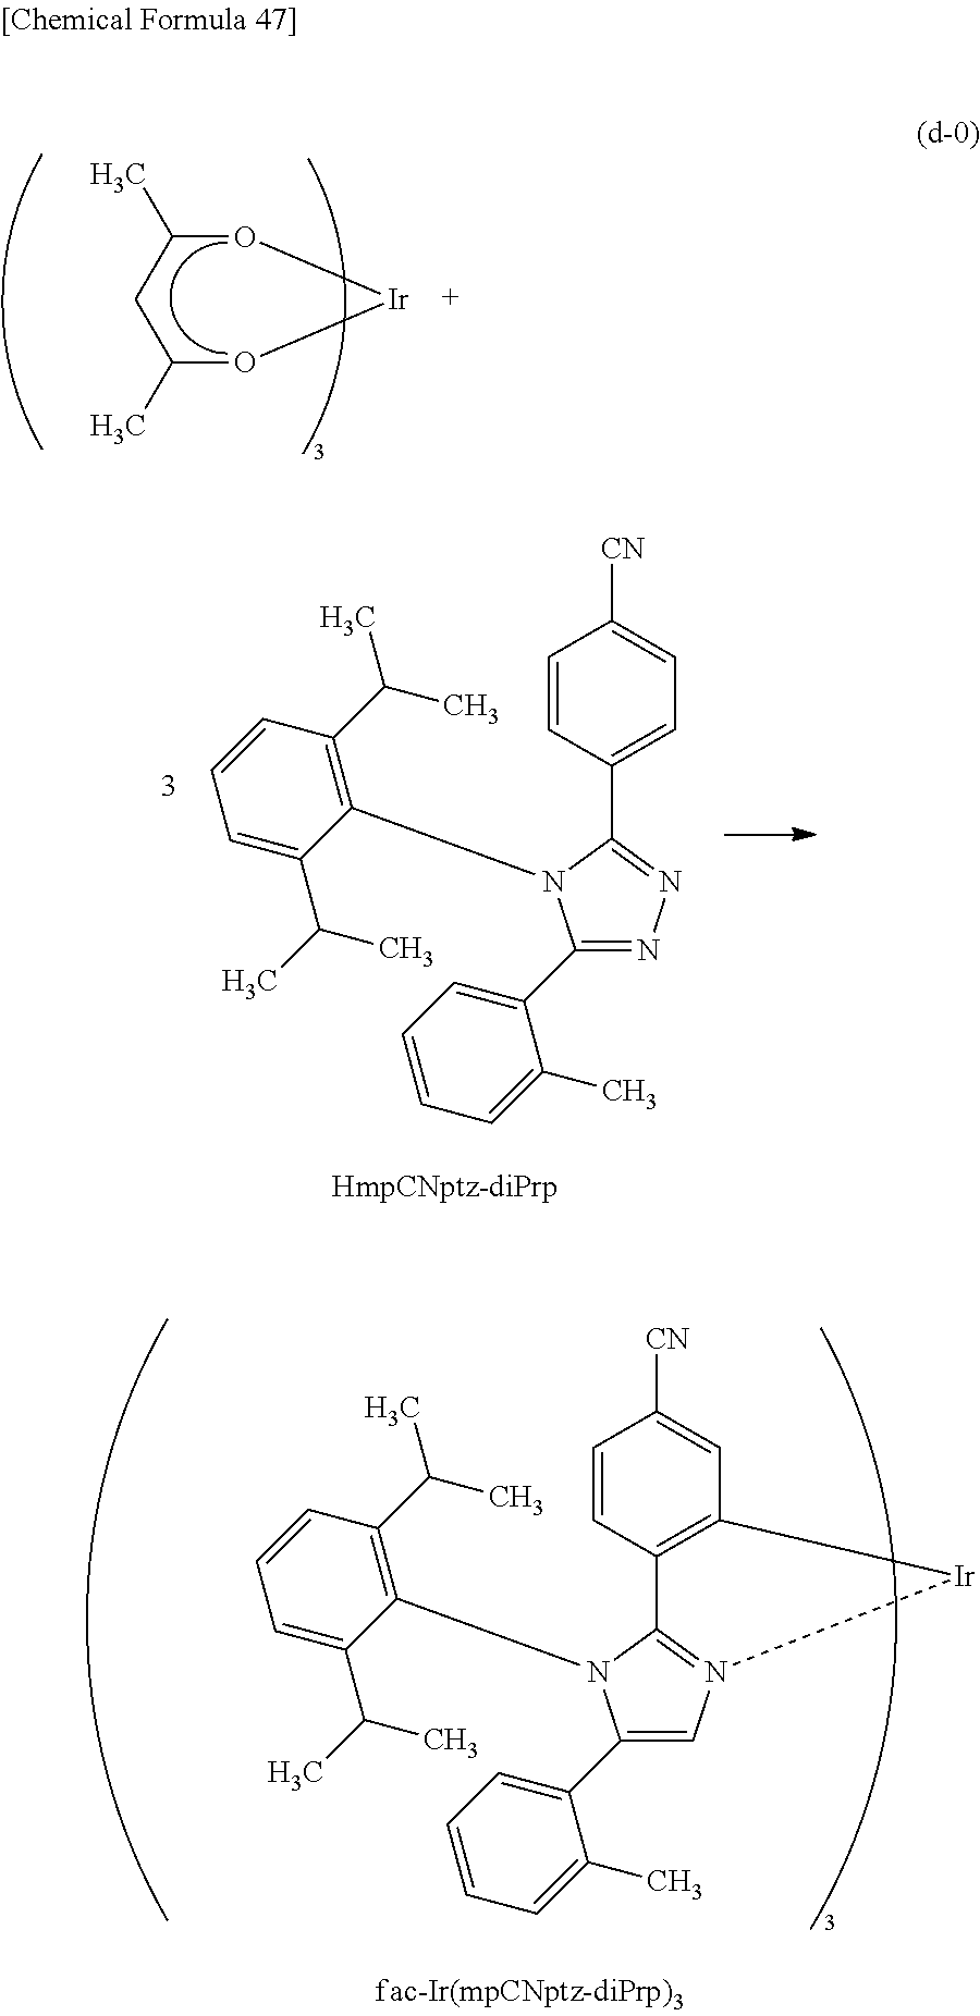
O1C(C)CC(C)O[Ir]1.C1=CC(C2=NN=C(C3=CC=CC=C3C)N2C2=C(C(C)C)C=CC=C2C(C)C)=CC=C1[CN].C1=CC2=C(C=C1[CN])[Ir]N1=C2N(C2=C(C(C)C)C=CC=C2C(C)C)C(C2=CC=CC=C2C)=C1
